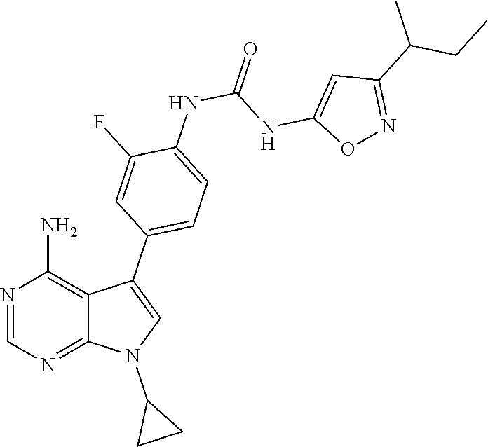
C1=NC(N)=C2C(C3=CC=C(NC(NC4=CC(C(CC)C)=NO4)=O)C(F)=C3)=CN(C3CC3)C2=N1
